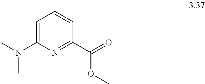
C1(C(OC)=O)=NC(N(C)C)=CC=C1
